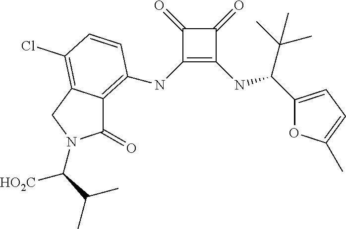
C1(NC2=C3C(=O)N(C([HO2C])C(C)C)CC3=C(Cl)C=C2)=C(NC(C2=CC=C(C)O2)C(C)(C)C)C(=O)C1=O
